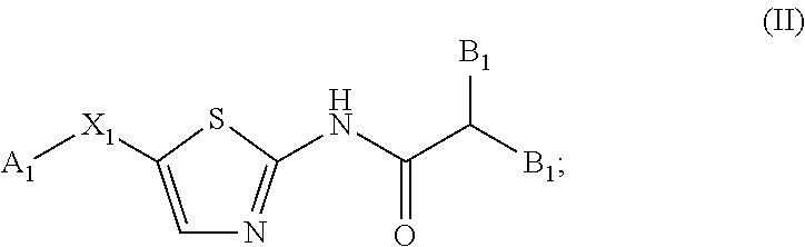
C1=C([X1][A1])SC(NC(C([B1])[B1])=O)=N1
